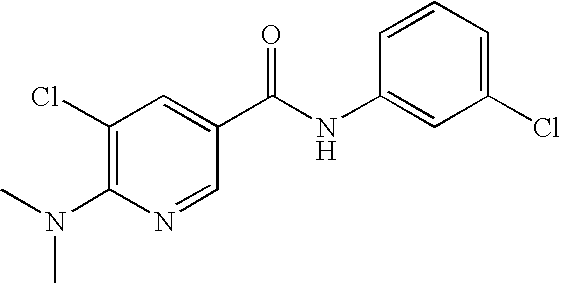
C1(Cl)=C(N(C)C)N=CC(C(NC2=CC(Cl)=CC=C2)=O)=C1
